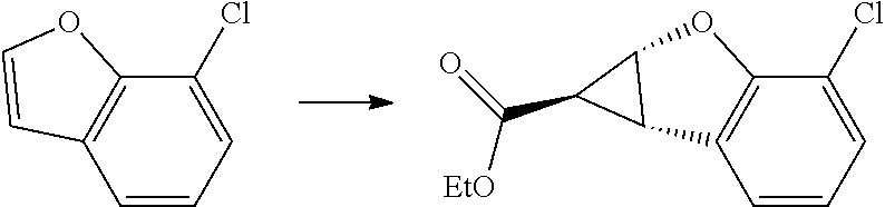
C1=CC=C(Cl)C2=C1C1C(O2)C1C(=O)[EtO].C1=CC=C(Cl)C2=C1C=CO2
